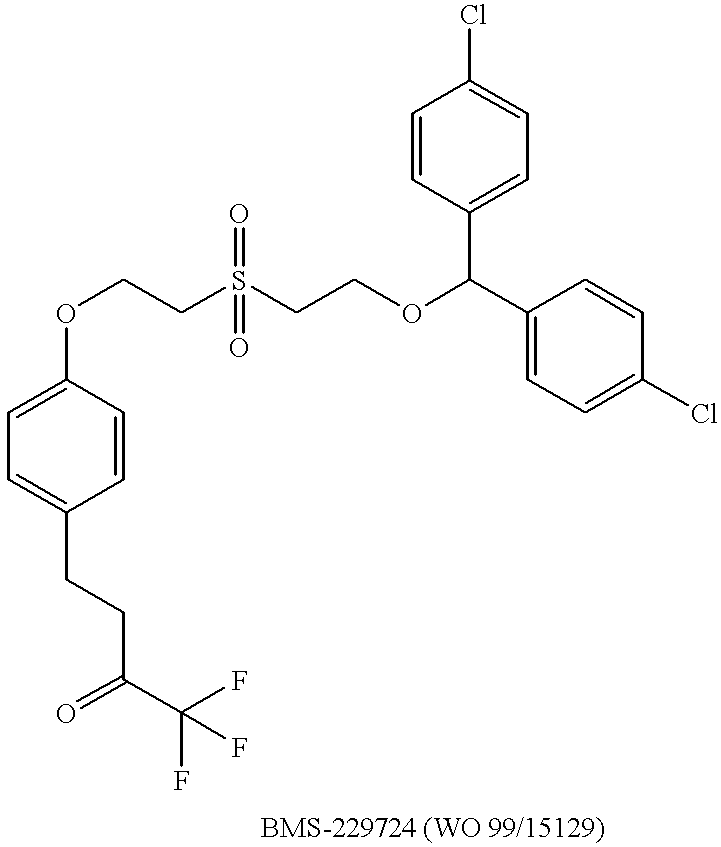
C1(C(C2=CC=C(Cl)C=C2)OCCS(CCOC2=CC=C(CCC(=O)C(F)(F)F)C=C2)(=O)=O)=CC=C(Cl)C=C1.[BMS-229724 (WO 99/15129)]
